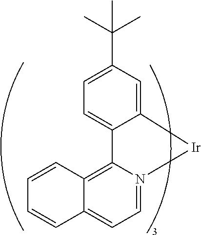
C1=N2C(=C3C(=C1)C=CC=C3)C1=CC=C(C(C)(C)C)C=C1[Ir]2
